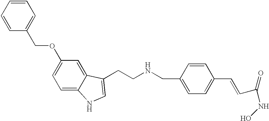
C1=CC=CC=C1COC1=CC=C2C(=C1)C(CCNCC1=CC=C(C=CC(NO)=O)C=C1)=CN2
